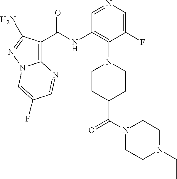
C12=C(C(NC3=C(N4CCC(C(N5CCN(CC)CC5)=O)CC4)C(F)=CN=C3)=O)C(N)=NN1C=C(F)C=N2
